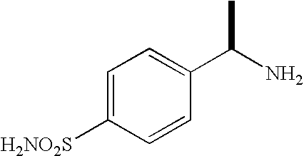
C1=C([H2NO2S])C=CC(C(C)N)=C1
